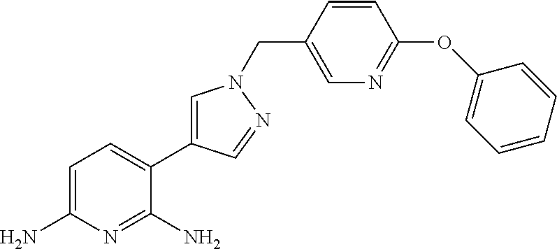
C1=C(N)N=C(N)C(C2=CN(CC3=CN=C(OC4=CC=CC=C4)C=C3)N=C2)=C1
